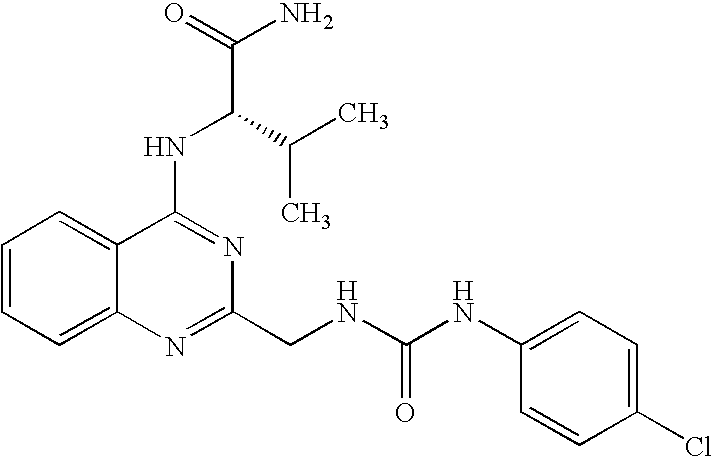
C1=CC=C2C(=C1)C(NC(C(N)=O)C(C)C)=NC(CNC(NC1=CC=C(Cl)C=C1)=O)=N2
